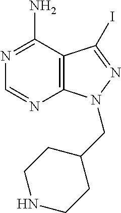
C12=C(C(N)=NC=N1)C(I)=NN2CC1CCNCC1
